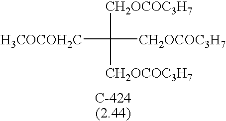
[H3COCOH2C]C([CH2OCOC3H7])([CH2OCOC3H7])[CH2OCOC3H7]
